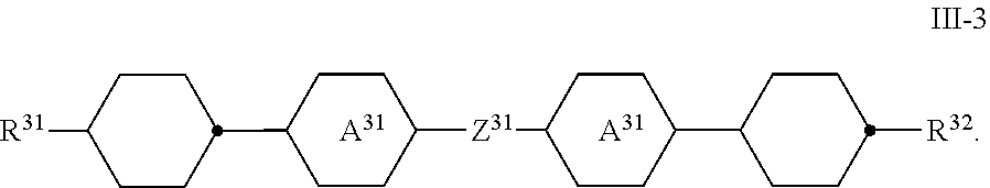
[A31].[A31].C1CC([Z31]C2CCC(C3CCC([R32])CC3)CC2)CCC1C1CCC([R31])CC1
